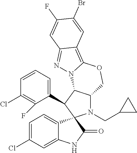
C1=CC=C(C2C3C(N(CC4CC4)C24C2=CC=C(Cl)C=C2NC4=O)COC2=C4C(=NN32)C=C(F)C(Br)=C4)C(F)=C1Cl
